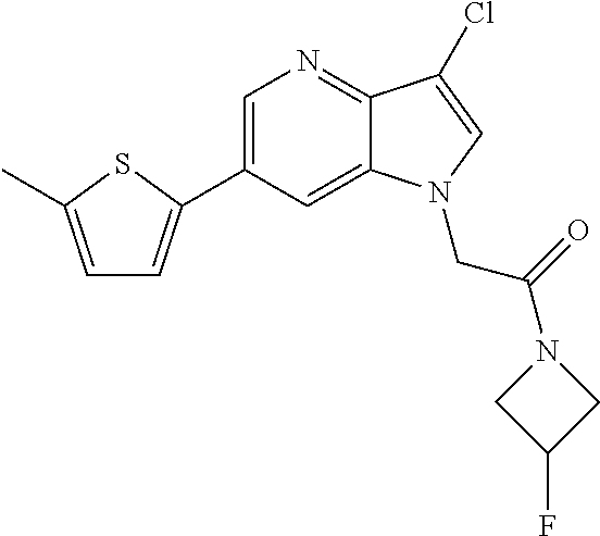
C1=C(C2=CC=C(C)S2)C=C2C(=N1)C(Cl)=CN2CC(N1CC(F)C1)=O
